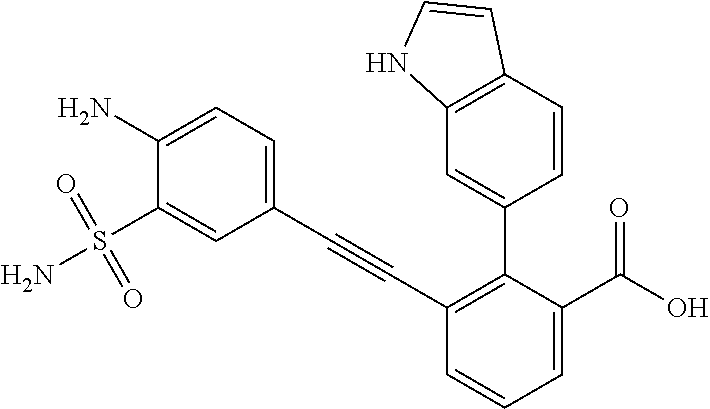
C1=C(N)C(S(N)(=O)=O)=CC(C#CC2=C(C3=CC4=C(C=C3)C=CN4)C(C(=O)O)=CC=C2)=C1
